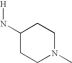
C1(N[H])CCN(C)CC1
